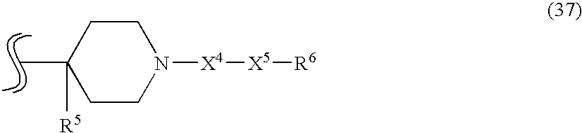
C1CN([X4][X5][R6])CCC1(C)[R5]
